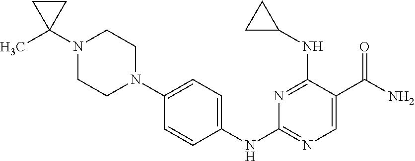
N1=C(NC2CC2)C(C(N)=O)=CN=C1NC1=CC=C(N2CCN(C3(C)CC3)CC2)C=C1
